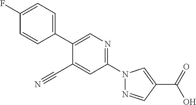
C1(C2=CC=C(F)C=C2)=CN=C(N2N=CC(C(=O)O)=C2)C=C1C#N
